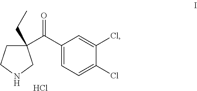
C1(C(C2(CC)CCNC2)=O)=CC=C(Cl)C(Cl)=C1.Cl
